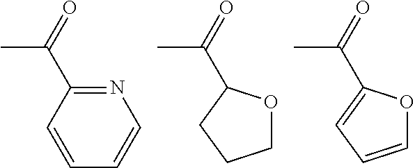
CC(=O)C1=NC=CC=C1.CC(=O)C1OCCC1.CC(=O)C1=CC=CO1
